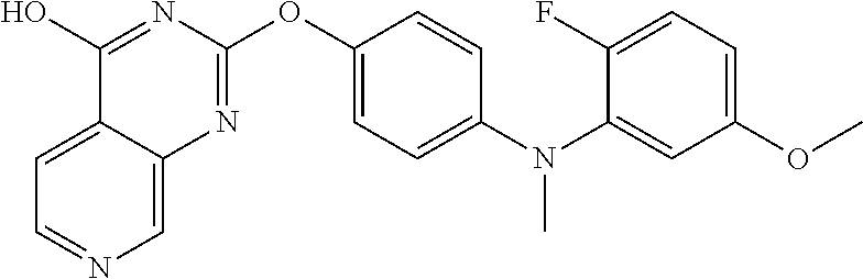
C1=C2C(=CN=C1)N=C(OC1=CC=C(N(C3=CC(OC)=CC=C3F)C)C=C1)N=C2O
